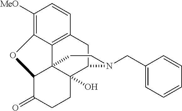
C1([MeO])=C2C3=C(C=C1)CC1C4(O)C3(C(C(=O)CC4)O2)CCN1CC1=CC=CC=C1
